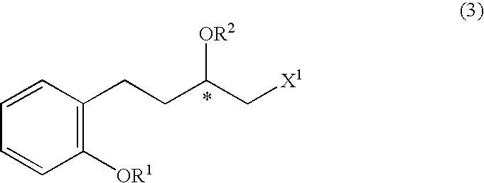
C1([OR1])=C(CCC(C[X1])[OR2])C=CC=C1
